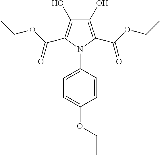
C1(O)=C(C(OCC)=O)N(C2=CC=C(OCC)C=C2)C(C(OCC)=O)=C1O
